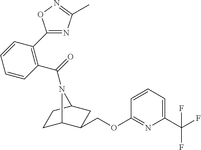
C1C2C(COC3=NC(C(F)(F)F)=CC=C3)CC(C1)N2C(=O)C1=C(C2=NC(C)=NO2)C=CC=C1
